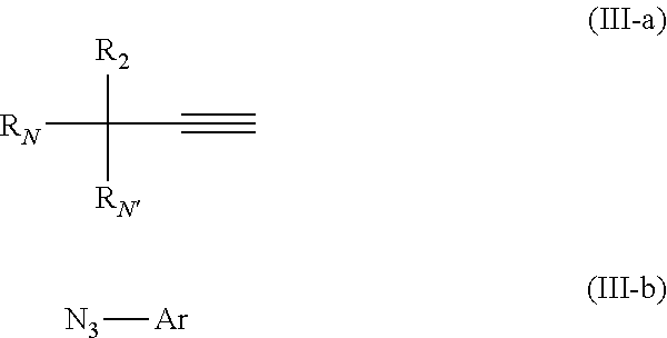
[R2]C([RN])([RN])C#C.[N3][Ar]
